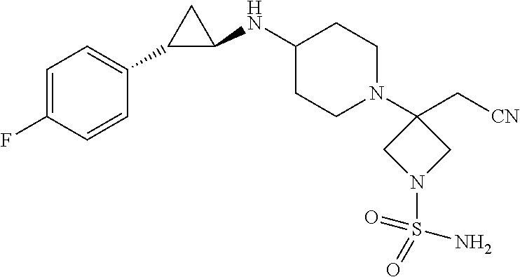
C1=C(F)C=CC(C2C(NC3CCN(C4(C[CN])CN(S(N)(=O)=O)C4)CC3)C2)=C1
